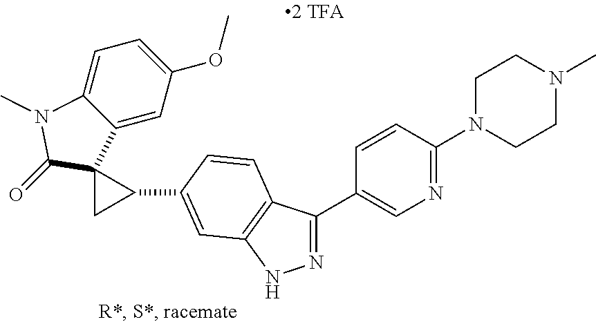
N1=C(C2=CN=C(N3CCN(C)CC3)C=C2)C2=C(N1)C=C(C1CC13C1=CC(OC)=CC=C1N(C)C3=O)C=C2
